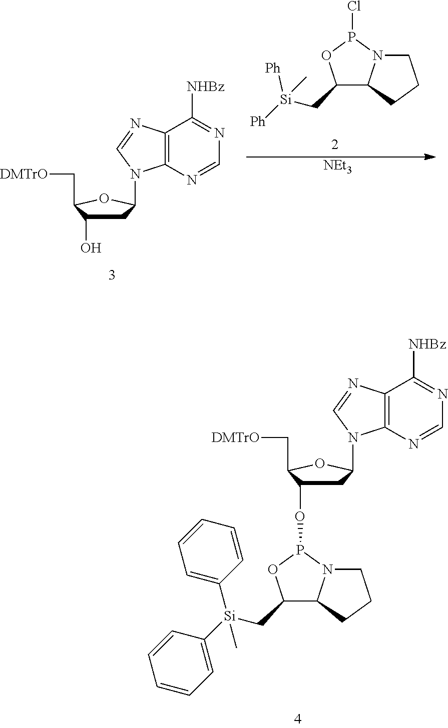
C1(C[Si]([Ph])(C)[Ph])C2N(P(Cl)O1)CCC2.C1C(O)C(C[DMTrO])OC1N1C2=C(C([NHBz])=NC=N2)N=C1.[NEt3].C1C(OP2N3C(C(C[Si](C4=CC=CC=C4)(C4=CC=CC=C4)C)O2)CCC3)C(C[DMTrO])OC1N1C2=C(C([NHBz])=NC=N2)N=C1
